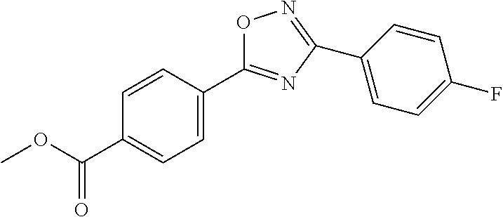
O1C(C2=CC=C(C(OC)=O)C=C2)=NC(C2=CC=C(F)C=C2)=N1
